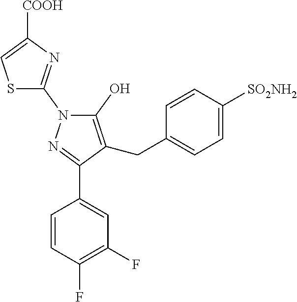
C1=CC(F)=C(F)C=C1C1=NN(C2=NC([COOH])=CS2)C(O)=C1CC1=CC=C([SO2NH2])C=C1
